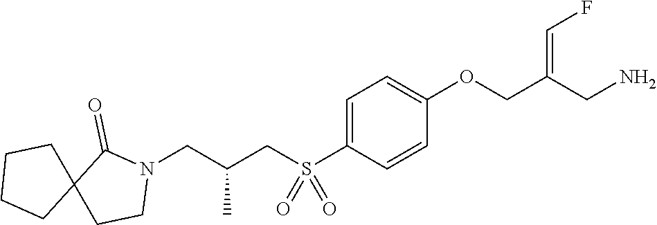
C1=C(S(CC(CN2C(=O)C3(CC2)CCCC3)C)(=O)=O)C=CC(OCC(CN)=CF)=C1
